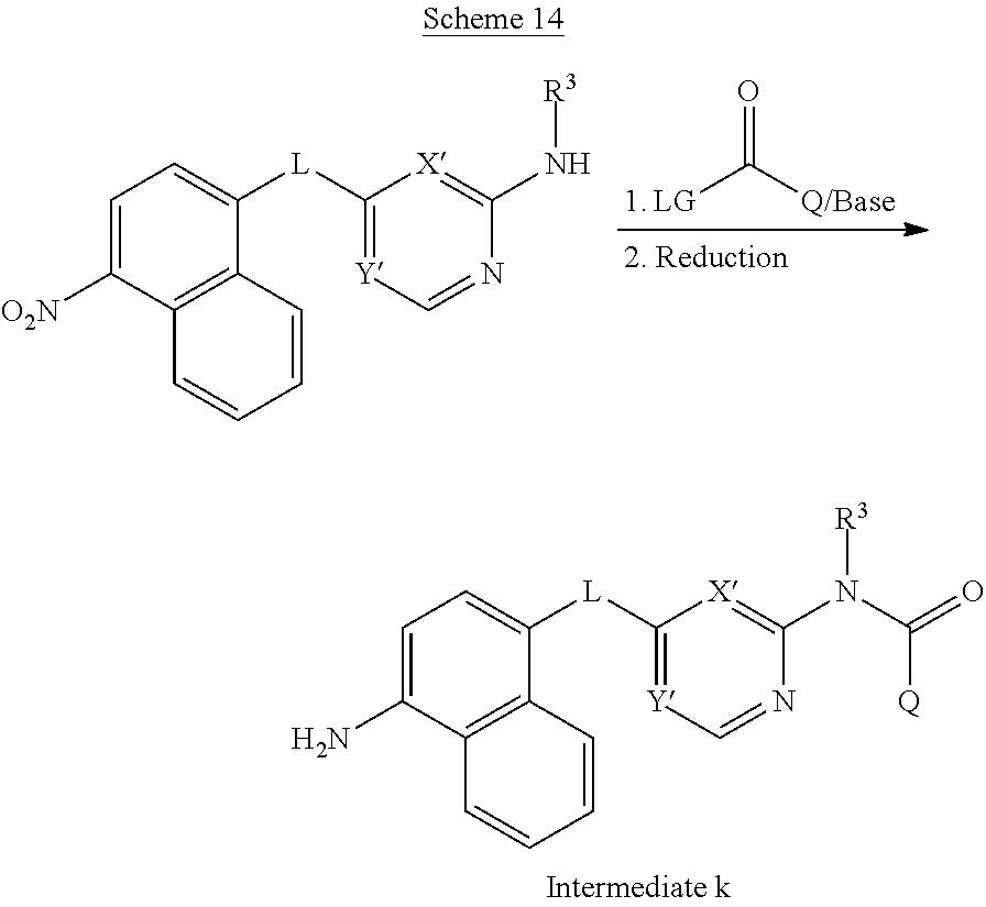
[LG]C(=O)[Q/Base].C1=C([O2N])C2=C(C([L]C3=[Y]C=NC(N[R3])=[X]3)=C1)C=CC=C2.C1=C(N)C2=C(C([L]C3=[Y]C=NC(N([R3])C([Q])=O)=[X]3)=C1)C=CC=C2
